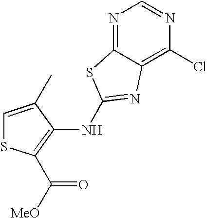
N1=C2C(=C(Cl)N=C1)N=C(NC1=C(C([MeO])=O)SC=C1C)S2
